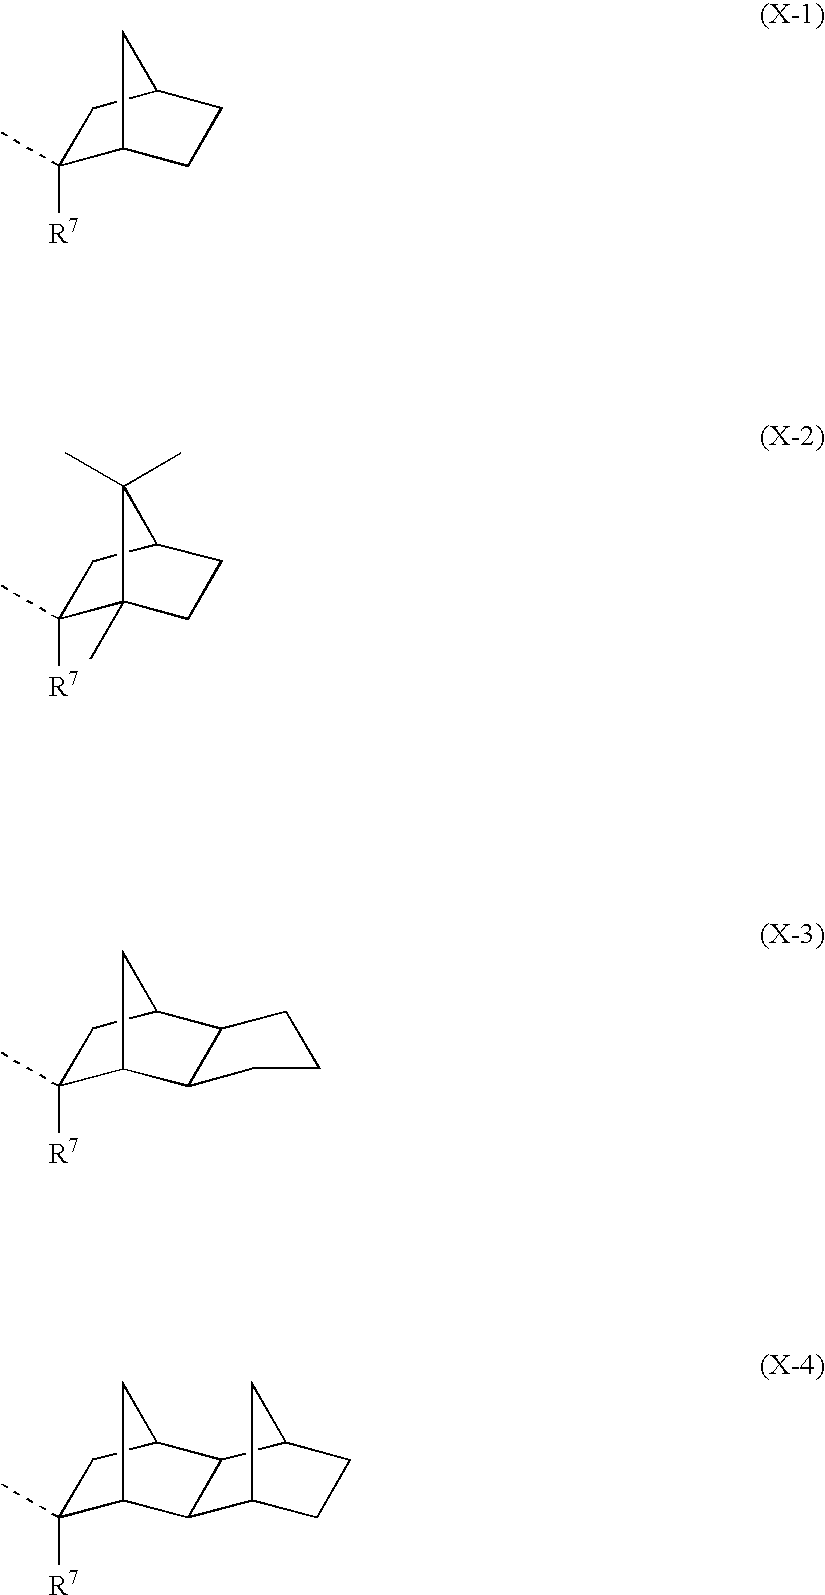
C1([R7])(C)C2CCC(C1)C2.C1([R7])(C)C2(C)CCC(C1)C2(C)C.C1([R7])(C)C2C3C(C(C1)C2)CCC3.C1([R7])(C)C2CC(C1)C1C2C2CCC1C2
